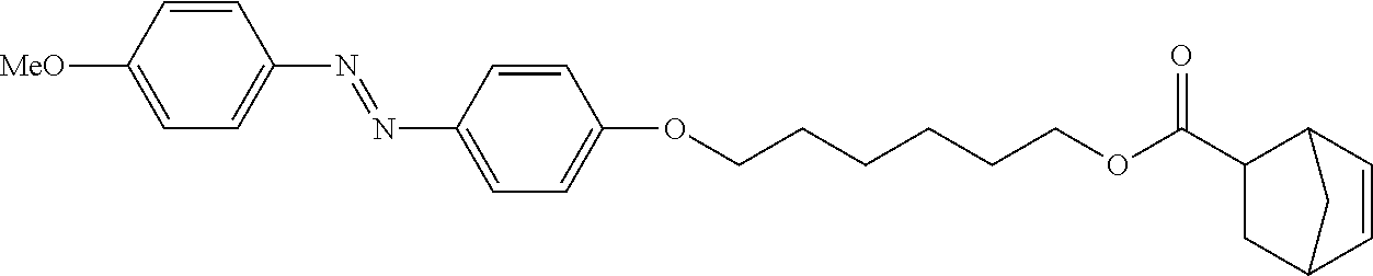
C1=CC([MeO])=CC=C1N=NC1=CC=C(OCCCCCCOC(C2CC3C=CC2C3)=O)C=C1
